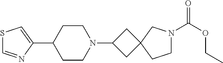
S1C=NC(C2CCN(C3CC4(C3)CCN(C(OCC)=O)C4)CC2)=C1
